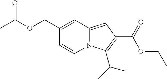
C1(COC(C)=O)=CC2=CC(C(=O)OCC)=C(C(C)C)N2C=C1
